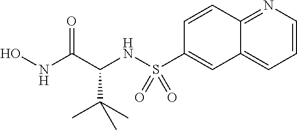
N(C(C(C)(C)C)C(NO)=O)S(C1=CC2=CC=CN=C2C=C1)(=O)=O
